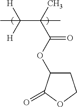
C(C([H])([H])C)(C(OC1CCOC1=O)=O)(C)C
